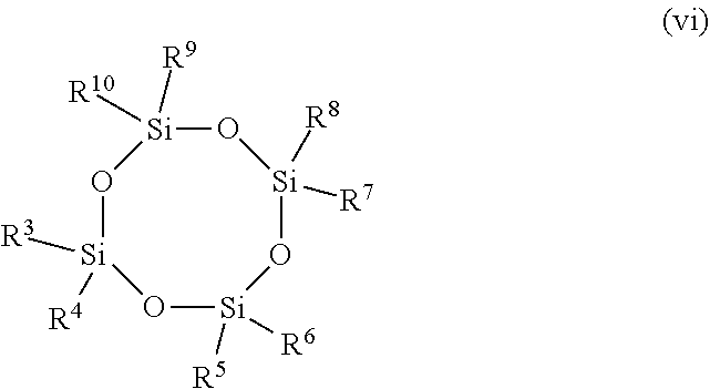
O1[Si]([R3])([R4])O[Si]([R5])([R6])O[Si]([R8])([R7])O[Si]1([R10])[R9]
